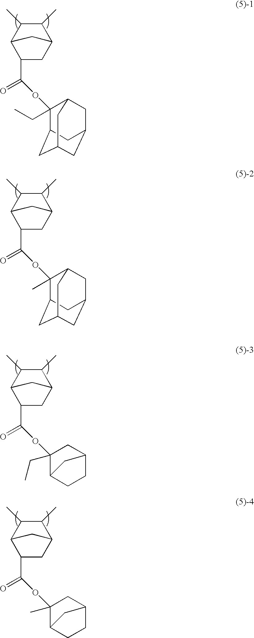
C12C(C(OC3(CC)C4CC5CC(CC3C5)C4)=O)CC(C1)C(C)C2C.C12C(C(OC3(C)C4CC5CC(CC3C5)C4)=O)CC(C1)C(C)C2C.C1(C)C(C)C2C(C(OC3(CC)C4CCC(C3)C4)=O)CC1C2.C1(C)C(C)C2C(C(OC3(C)C4CCC(C3)C4)=O)CC1C2
